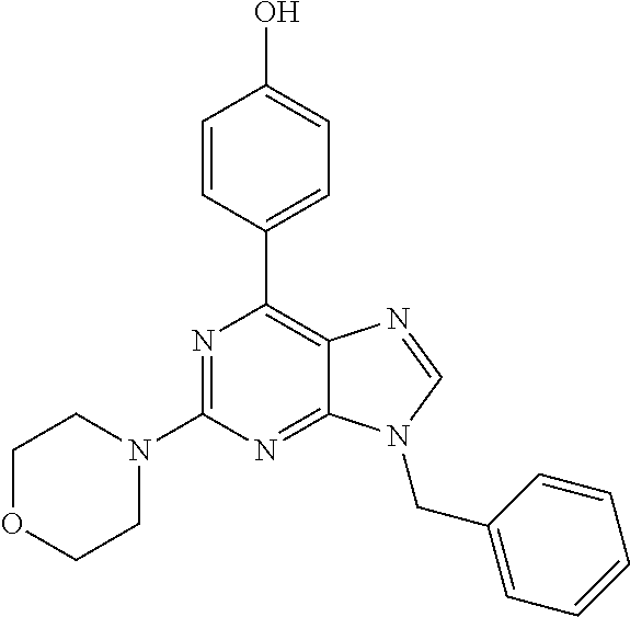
N1=C(N2CCOCC2)N=C2C(=C1C1=CC=C(O)C=C1)N=CN2CC1=CC=CC=C1
